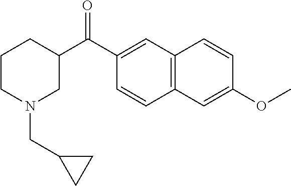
C1CN(CC2CC2)CC(C(C2=CC3=C(C=C2)C=C(OC)C=C3)=O)C1
